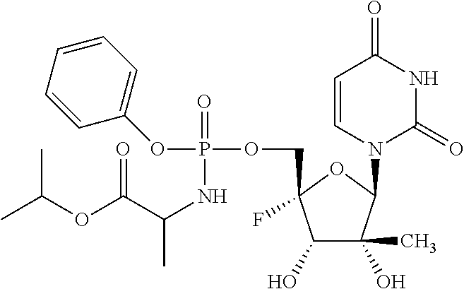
C1(O)C(C)(O)C(N2C(=O)NC(=O)C=C2)OC1(F)COP(=O)(OC1=CC=CC=C1)NC(C)C(OC(C)C)=O
